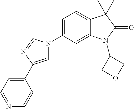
C1=C(C2=CC=NC=C2)N=CN1C1=CC=C2C(=C1)N(C1COC1)C(=O)C2(C)C
